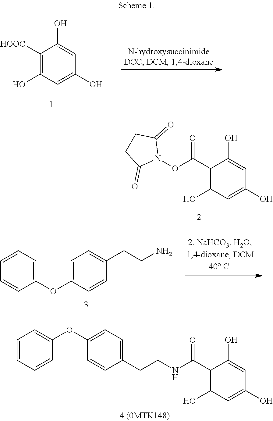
C1=CC=CC(OC2=CC=C(CCNC(C3=C(O)C=C(O)C=C3O)=O)C=C2)=C1.C1C(=O)N(OC(C2=C(O)C=C(O)C=C2O)=O)C(=O)C1.C1([HOOC])=C(O)C=C(O)C=C1O.C1=CC=CC(OC2=CC=C(CCN)C=C2)=C1
